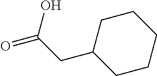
C1(CC(=O)O)CCCCC1
